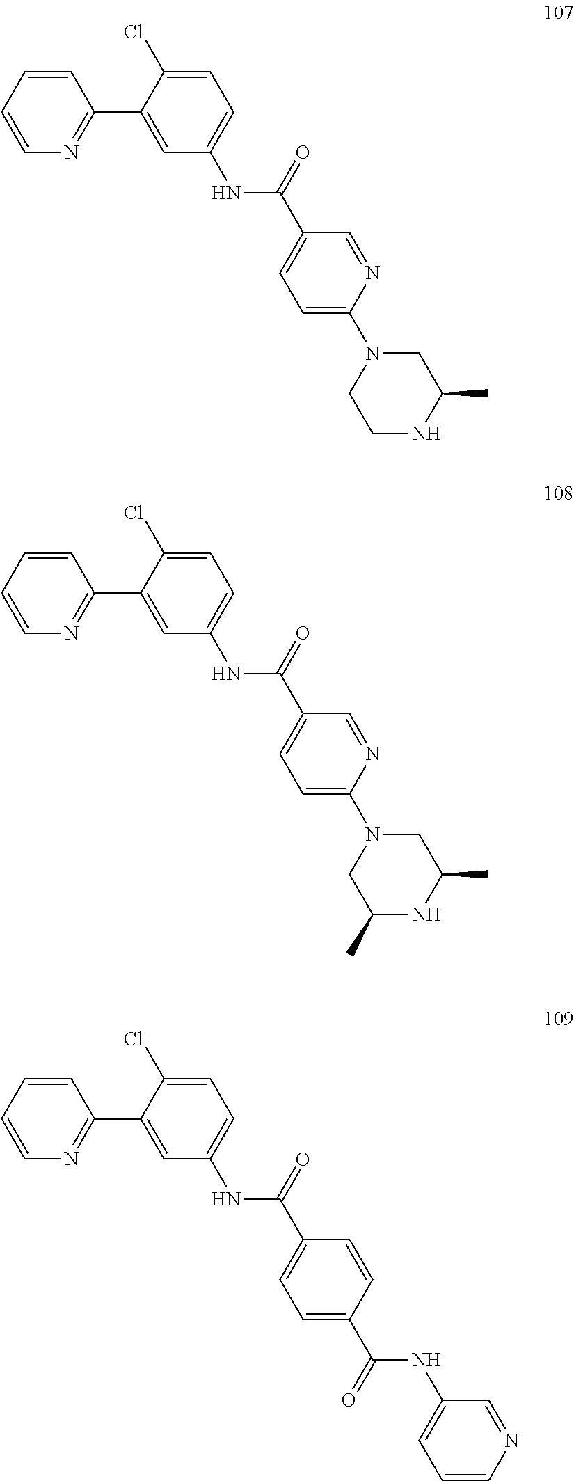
C1=CC=CN=C1C1=CC(NC(C2=CC=C(N3CCNC(C)C3)N=C2)=O)=CC=C1Cl.C1=CC=CN=C1C1=CC(NC(C2=CC=C(N3CC(C)NC(C)C3)N=C2)=O)=CC=C1Cl.C1=CC=CN=C1C1=CC(NC(C2=CC=C(C(=O)NC3=CC=CN=C3)C=C2)=O)=CC=C1Cl
